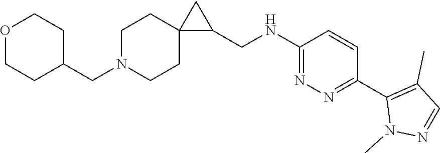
C1N(CC2CCOCC2)CCC2(C1)C(CNC1=NN=C(C3=C(C)C=NN3C)C=C1)C2
